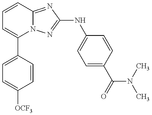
C1(C2=CC=C([OCF3])C=C2)=CC=CC2=NC(NC3=CC=C(C(=O)N(C)C)C=C3)=NN12
